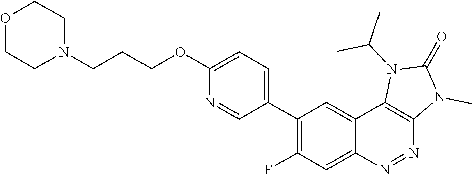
C1(C2=C(F)C=C3C(=C2)C2=C(N=N3)N(C)C(=O)N2C(C)C)=CC=C(OCCCN2CCOCC2)N=C1
